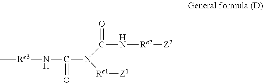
C[Re3]NC(=O)N(C(=O)N[Re2][Z2])[Re1][Z1]
